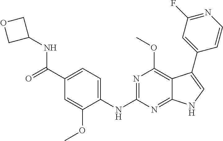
C1(C2=CNC3=NC(NC4=CC=C(C(=O)NC5COC5)C=C4OC)=NC(OC)=C32)=CC(F)=NC=C1
